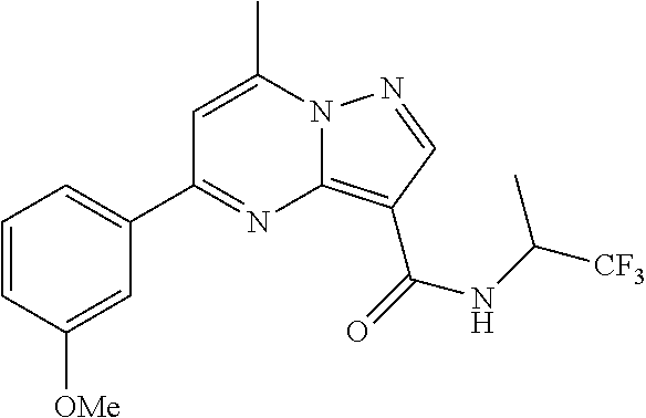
C1=C(C)N2C(=C(C(=O)NC([CF3])C)C=N2)N=C1C1=CC=CC([OMe])=C1
